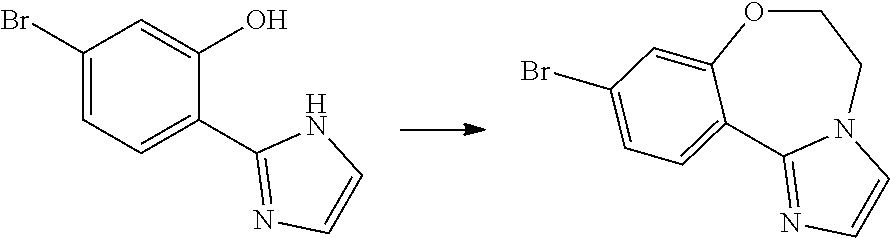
C1=CN2C(=N1)C1=CC=C(Br)C=C1OCC2.C1=CNC(C2=CC=C(Br)C=C2O)=N1
